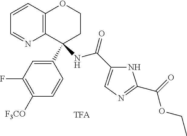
C12=C(C=CC=N1)OCCC2(C1=CC(F)=C([F3CO])C=C1)NC(=O)C1=CN=C(C(=O)OCC)N1
